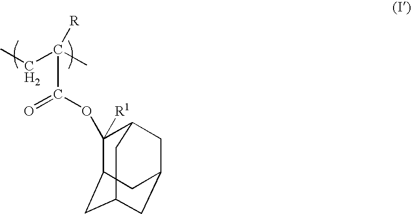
C1([R1])(OC(C([R])(C)CC)=O)C2CC3CC(CC1C3)C2
